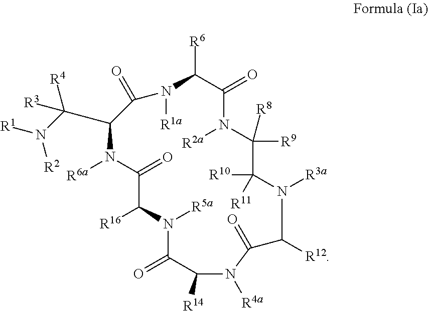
N1([R6a])C(=O)C([R16])N([R5a])C(=O)C([R14])N([R4a])C(=O)C([R12])N([R3a])C([R11])([R10])C([R8])([R9])N([R2a])C(=O)C([R6])N([R1a])C(=O)C1C([R4])(N([R2])[R1])[R3]
